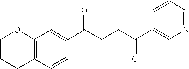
C12=C(C=CC(C(CCC(C3=CN=CC=C3)=O)=O)=C1)CCCO2
